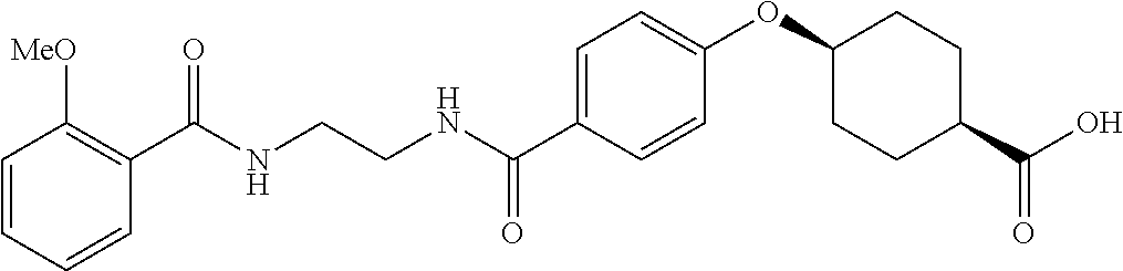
C(NCCNC(C1=CC=C(OC2CCC(C(O)=O)CC2)C=C1)=O)(=O)C1=C([MeO])C=CC=C1
